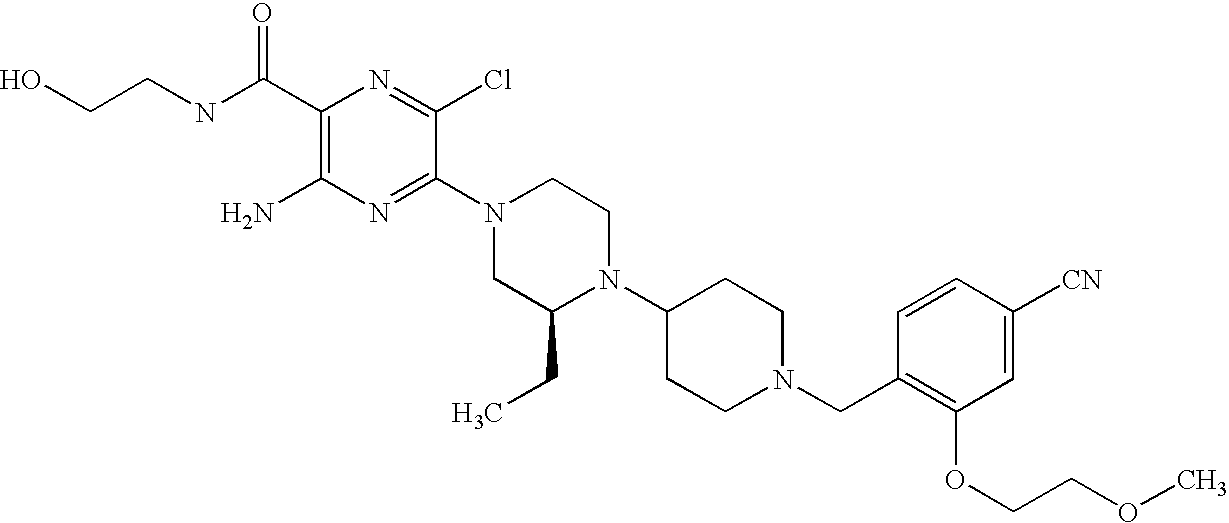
C1(C(NCCO)=O)=C(N)N=C(N2CC(CC)N(C3CCN(CC4=C(OCCOC)C=C([CN])C=C4)CC3)CC2)C(Cl)=N1
